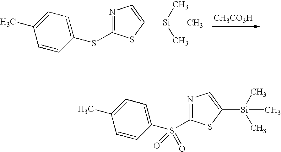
C1=CC(SC2=NC=C([Si](C)(C)C)S2)=CC=C1C.[CH3CO3H].C1=CC(S(C2=NC=C([Si](C)(C)C)S2)(=O)=O)=CC=C1C
